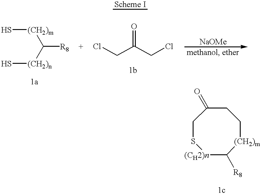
S[(CH2)m]C([(CH2)n]S)[R8].ClCC(CCl)=O.S1[(CH2)n]C([R8])[(CH2)m]CCC(=O)C1
